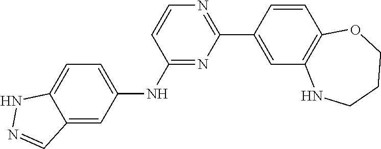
C1(NC2=CC=C3C(=C2)C=NN3)=NC(C2=CC3=C(C=C2)OCCCN3)=NC=C1
